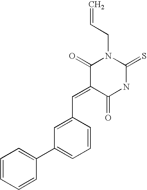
C1=C(C=C2C(=O)NC(=S)N(CC=C)C2=O)C=CC=C1C1=CC=CC=C1
